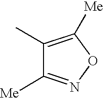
C1(C)=C([Me])ON=C1[Me]
